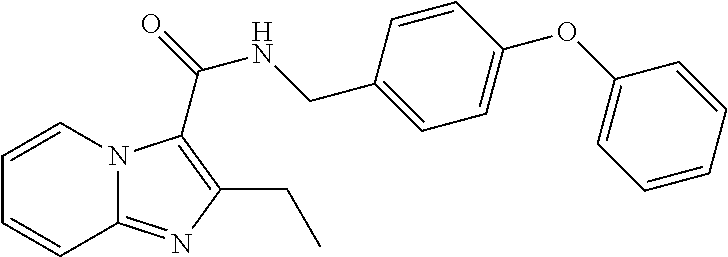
C1=CN2C(=NC(CC)=C2C(=O)NCC2=CC=C(OC3=CC=CC=C3)C=C2)C=C1
